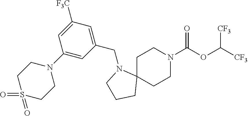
C1C2(CCN(C(OC([CF3])[CF3])=O)C1)N(CC1=CC([F3C])=CC(N3CCS(=O)(=O)CC3)=C1)CCC2
